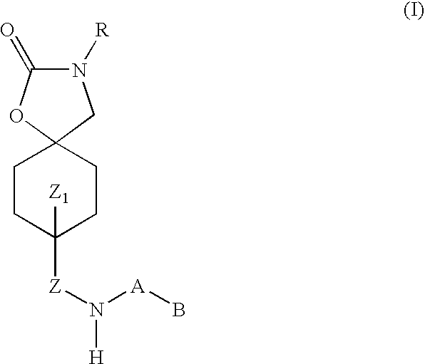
C1C2(CCC([Z1])([Z]N([H])[A]B)C1)CN([R])C(=O)O2
